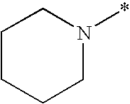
N1(*)CCCCC1
